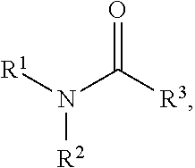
[R1]N(C([R3])=O)[R2]
